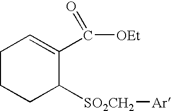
C1CCC([SO2CH2][Ar])C(C(=O)[OEt])=C1
